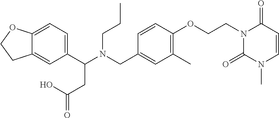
C1(C(N(CC2=CC(C)=C(OCCN3C(=O)N(C)C=CC3=O)C=C2)CCC)CC(=O)O)=CC=C2C(=C1)CCO2
